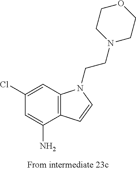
C1(N)=CC(Cl)=CC2=C1C=CN2CCN1CCOCC1
